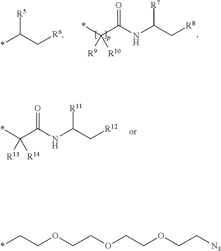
*C(C[R6])[R5].N(C(C[R8])[R7])C(C(*)([R9])[R10])=O.N(C(C[R12])[R11])C(C(*)([R13])[R14])=O.*CCOCCOCCOCC[N3]
